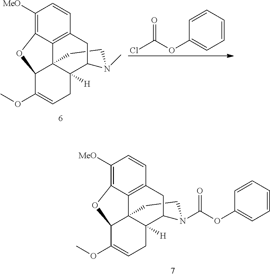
C1([MeO])=C2C3=C(C=C1)CC1C4([H])C3(C(C(OC)=CC4)O2)CCN1C(OC1=CC=CC=C1)=O.ClC(OC1=CC=CC=C1)=O.C1([MeO])=C2C3=C(C=C1)CC1C4([H])C3(C(C(OC)=CC4)O2)CCN1C
